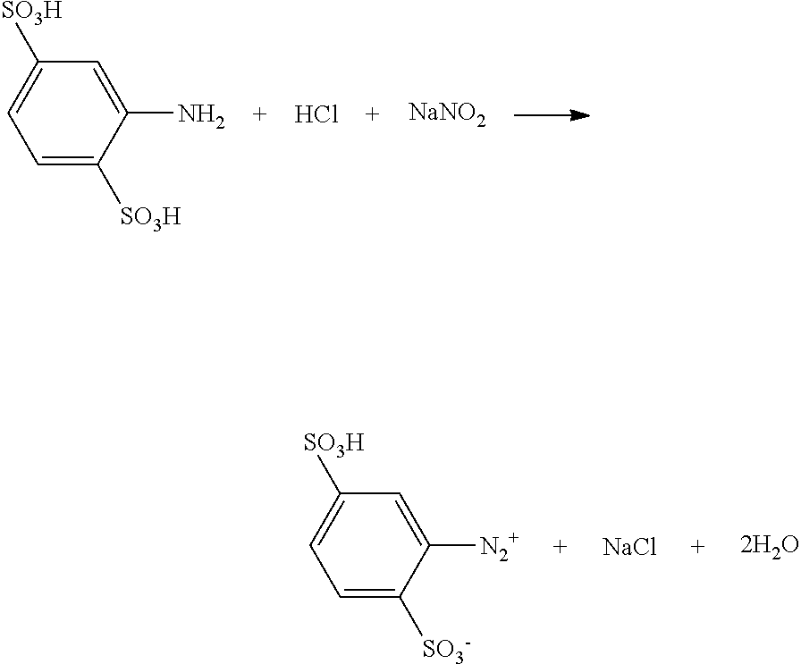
C1=C(N)C([SO3H])=CC=C1[SO3H].Cl.[NaNO2].C1=C([N2+])C([SO3-])=CC=C1[SO3H].[NaCl]
